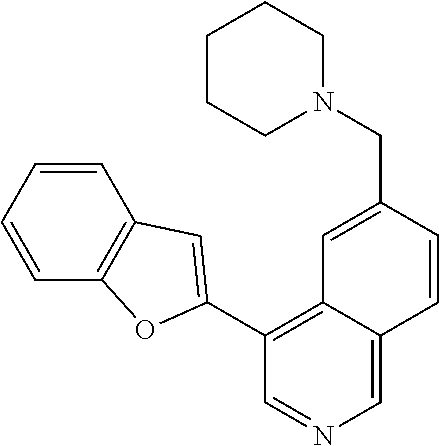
C1(C2=CC3=C(C=CC=C3)O2)=C2C(=CN=C1)C=CC(CN1CCCCC1)=C2
